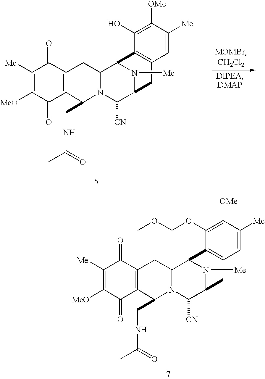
C1([Me])=C([MeO])C(=O)C2=C(C1=O)CC1N(C([CN])C3N([Me])C1C1=C(C3)C=C([Me])C([OMe])=C1OCOC)C2CNC(C)=O.C1([Me])=C([MeO])C(=O)C2=C(C1=O)CC1N(C([CN])C3N([Me])C1C1=C(C3)C=C([Me])C([OMe])=C1O)C2CNC(C)=O
